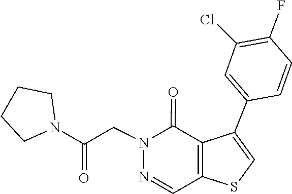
N1(CC(N2CCCC2)=O)N=CC2=C(C(C3=CC(Cl)=C(F)C=C3)=CS2)C1=O
